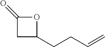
C1(CCC=C)OC(=O)C1
